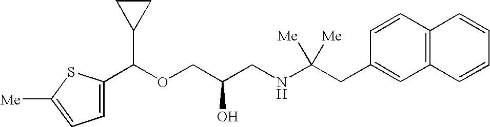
C1(C(OCC(CNC(CC2=CC3=C(C=C2)C=CC=C3)([Me])[Me])O)C2CC2)=CC=C([Me])S1
